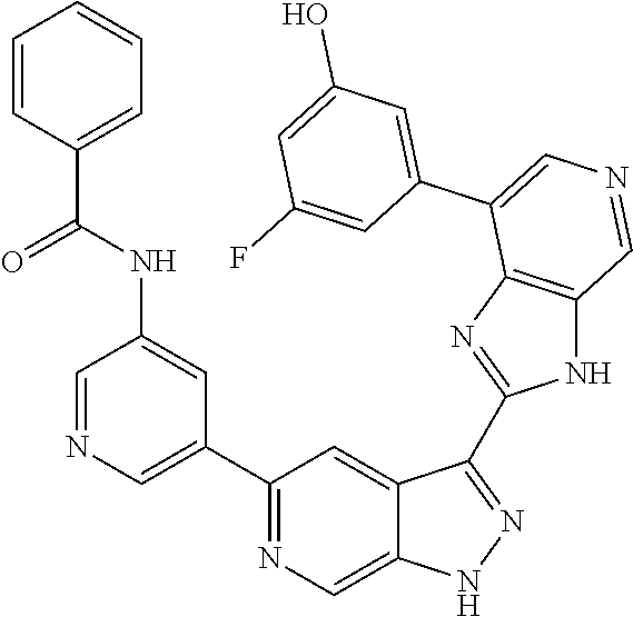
C1(C2=CN=CC(NC(C3=CC=CC=C3)=O)=C2)=NC=C2C(=C1)C(C1=NC3=C(N1)C=NC=C3C1=CC(O)=CC(F)=C1)=NN2
